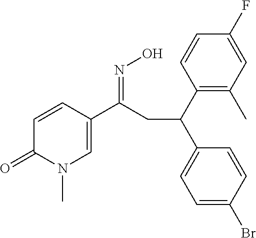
C1(C(C2=CC=C(Br)C=C2)CC(=NO)C2=CN(C)C(=O)C=C2)=C(C)C=C(F)C=C1
